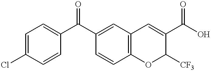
C1=CC2=C(C=C1C(C1=CC=C(Cl)C=C1)=O)C=C(C(O)=O)C([CF3])O2
